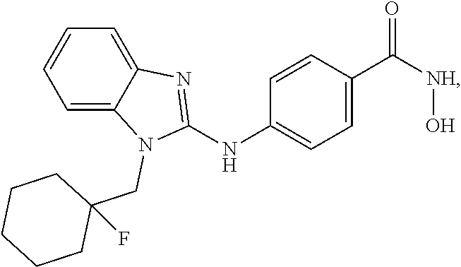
C1=C2C(=CC=C1)N=C(NC1=CC=C(C([NH]O)=O)C=C1)N2CC1(F)CCCCC1
